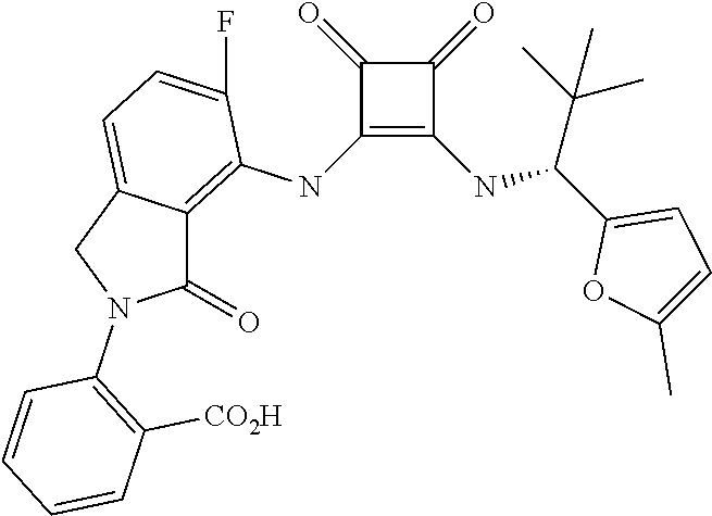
C1(NC2=C3C(=CC=C2F)CN(C2=C([CO2H])C=CC=C2)C3=O)=C(NC(C2=CC=C(C)O2)C(C)(C)C)C(=O)C1=O
